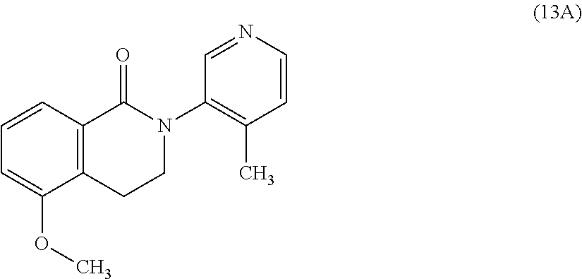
C12=C(C=CC=C1OC)C(=O)N(C1=C(C)C=CN=C1)CC2
